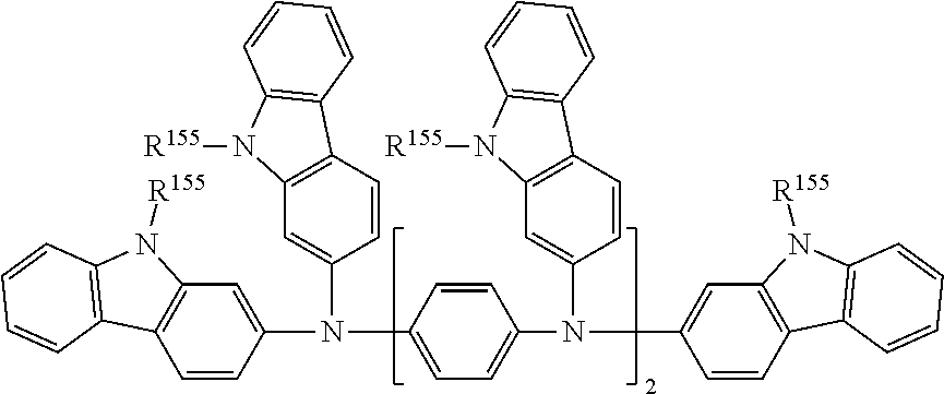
C1(N(C2=CC3=C(C=C2)C2=C(N3[R155])C=CC=C2)C2=CC3=C(C=C2)C2=C(N3[R155])C=CC=C2)=CC=C(N(C2=CC3=C(C=C2)C2=C(N3[R155])C=CC=C2)C2=CC3=C(C=C2)C2=C(N3[R155])C=CC=C2)C=C1
